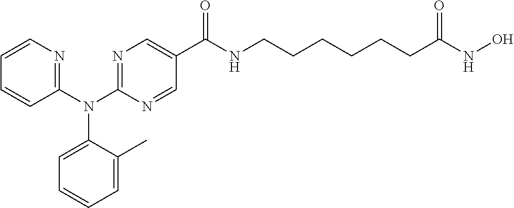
C1=CN=C(N(C2=NC=C(C(NCCCCCCC(=O)NO)=O)C=N2)C2=CC=CC=C2C)C=C1
